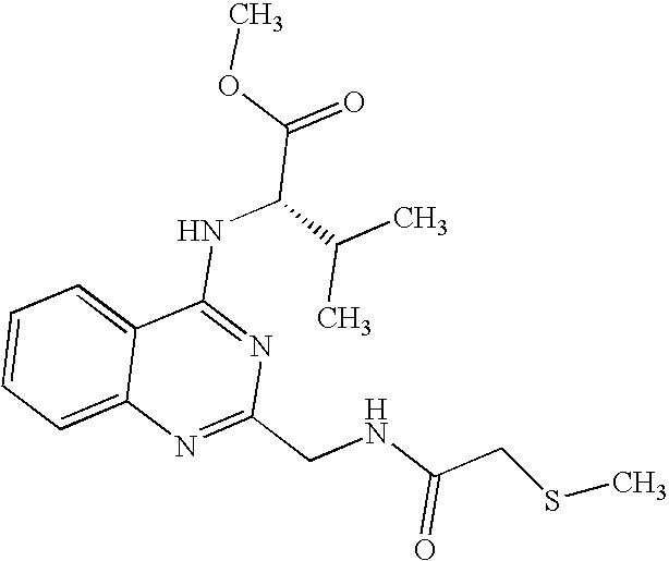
C12=CC=CC=C1N=C(CNC(CSC)=O)N=C2NC(C(=O)OC)C(C)C
